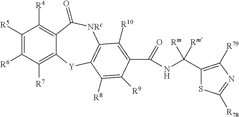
C1([R5])=C([R6])C([R7])=C2C(=C1[R4])C(=O)[NRc]C1=C([Y]2)C([R8])=C([R9])C(C(NC(C2=C([R79])N=C([R78])S2)([Rm])[Rm])=O)=C1[R10]
